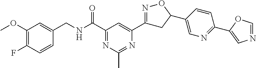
C1(OC)=C(F)C=CC(CNC(C2=NC(C)=NC(C3=NOC(C4=CN=C(C5=CN=CO5)C=C4)C3)=C2)=O)=C1
